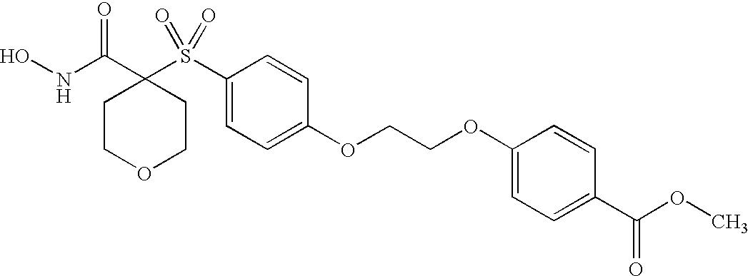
N(C(C1(S(C2=CC=C(OCCOC3=CC=C(C(OC)=O)C=C3)C=C2)(=O)=O)CCOCC1)=O)O
